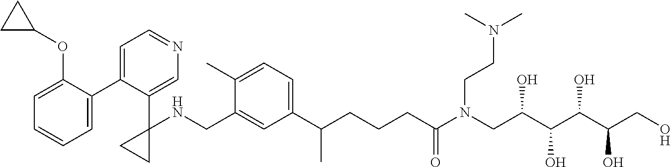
C1(C2=CC=NC=C2C2(NCC3=CC(C(CCCC(N(CC(C(C(C(CO)O)O)O)O)CCN(C)C)=O)C)=CC=C3C)CC2)=CC=CC=C1OC1CC1
